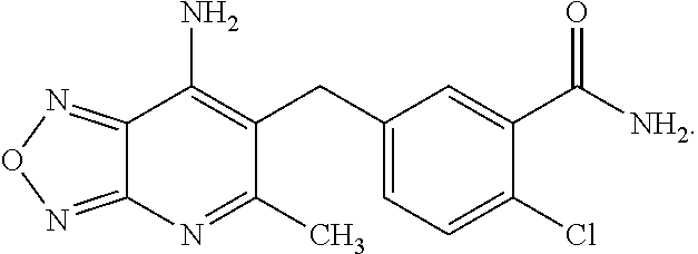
C12=NON=C1N=C(C)C(CC1=CC=C(Cl)C(C([NH2])=O)=C1)=C2N
